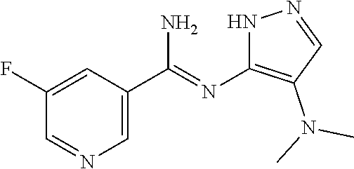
C1(N=C(N)C2=CN=CC(F)=C2)=C(N(C)C)C=NN1
